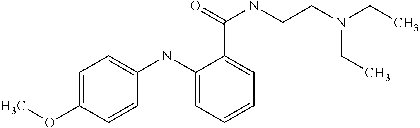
COC1=CC=C(NC2=CC=CC=C2C(=O)NCCN(CC)CC)C=C1
